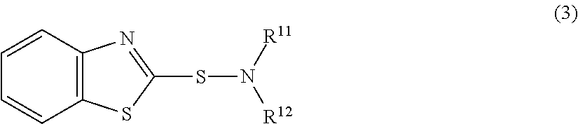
C12=C(C=CC=C1)N=C(SN([R12])[R11])S2
